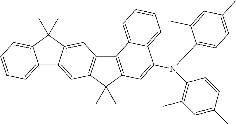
C12=CC=CC=C1C(C)(C)C1=CC3=C(C=C21)C(C)(C)C1=C3C2=CC=CC=C2C(N(C2=CC=C(C)C=C2C)C2=C(C)C=C(C)C=C2)=C1
